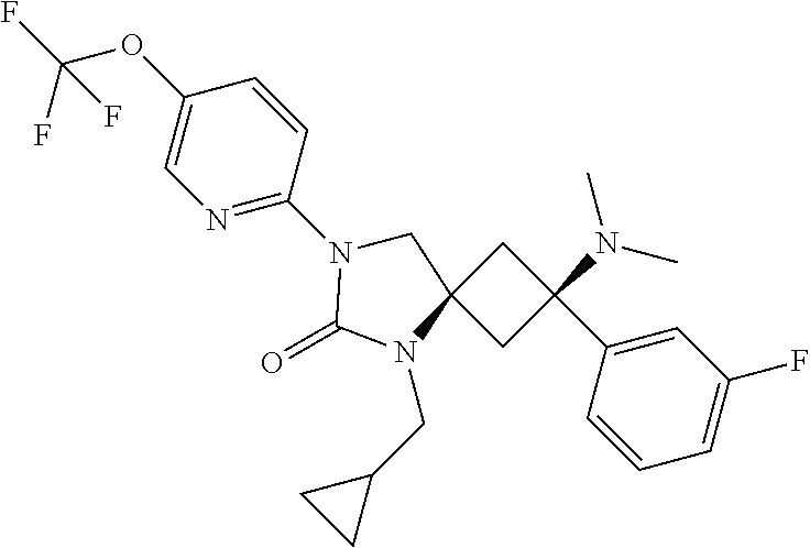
C1C(C2=CC(F)=CC=C2)(N(C)C)CC12N(CC1CC1)C(=O)N(C1=NC=C(OC(F)(F)F)C=C1)C2
